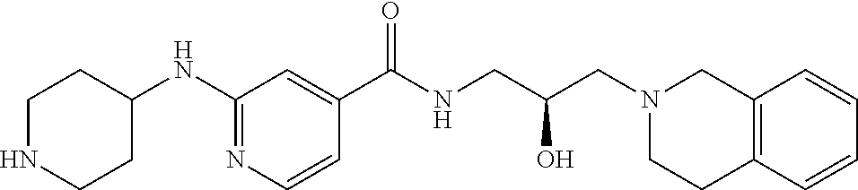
C1(NC2CCNCC2)=NC=CC(C(NCC(CN2CCC3=C(C2)C=CC=C3)O)=O)=C1
